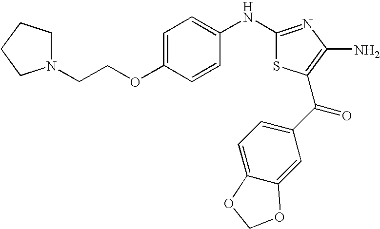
C1(NC2=CC=C(OCCN3CCCC3)C=C2)=NC(N)=C(C(C2=CC=C3C(=C2)OCO3)=O)S1
